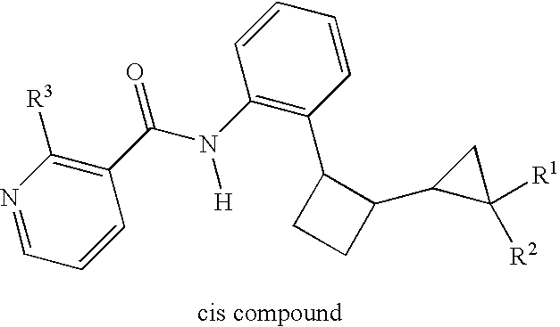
C1(C(N(C2=C(C3CCC3C3C([R2])([R1])C3)C=CC=C2)[H])=O)=C([R3])N=CC=C1
